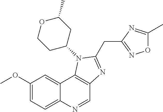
C1(OC)=CC=C2C(=C1)C1=C(C=N2)N=C(CC2=NOC(C)=N2)N1C1CC(C)OCC1
